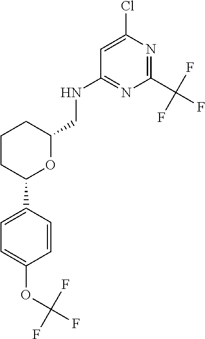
C1CC(C2=CC=C(OC(F)(F)F)C=C2)OC(CNC2=NC(C(F)(F)F)=NC(Cl)=C2)C1
